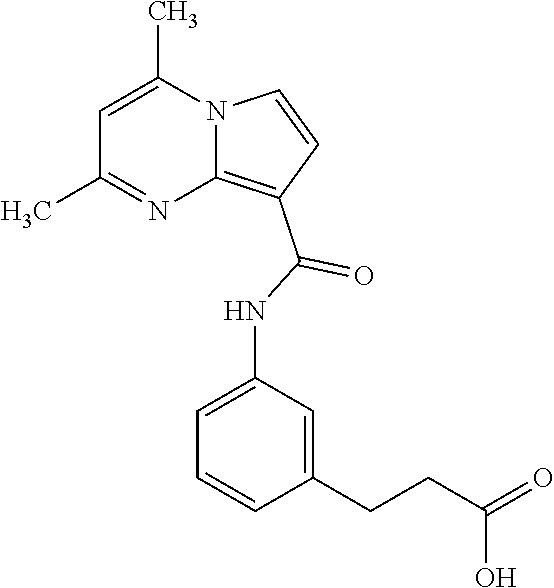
C1=C(C)N2C(=C(C(=O)NC3=CC=CC(CCC(=O)O)=C3)C=C2)N=C1C
